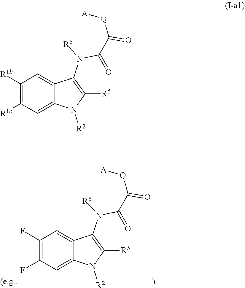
C1([R1b])=C([R1c])C=C2C(=C1)C(N([R6])C(=O)C([Q][A])=O)=C([R5])N2[R2].C1(F)=C(F)C=C2C(=C1)C(N([R6])C(=O)C([Q][A])=O)=C([R5])N2[R2]
